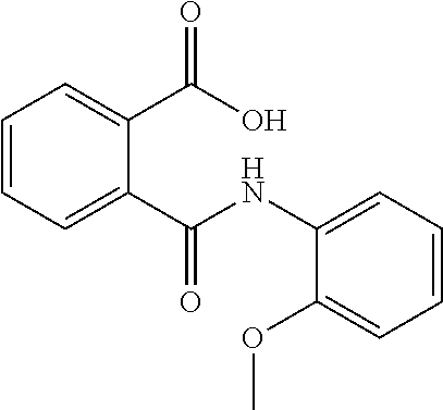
C1=CC=C(C(=O)O)C(C(=O)NC2=CC=CC=C2OC)=C1
